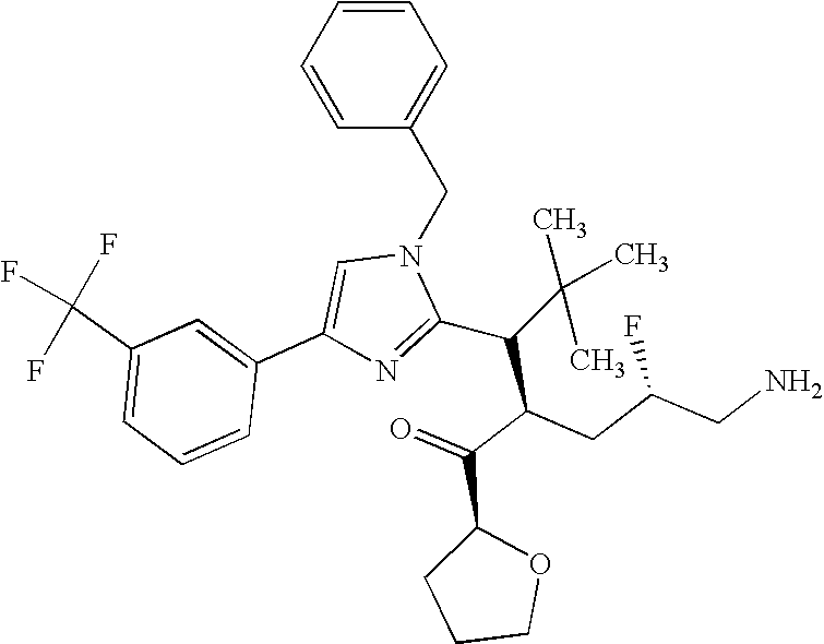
C1=CC=CC(CN2C=C(C3=CC(C(F)(F)F)=CC=C3)N=C2C(C(C(=O)C2CCCO2)CC(CN)F)C(C)(C)C)=C1
